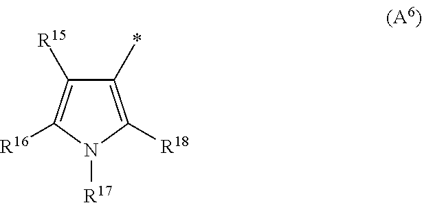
C1([R15])=C([R16])N([R17])C([R18])=C1*
